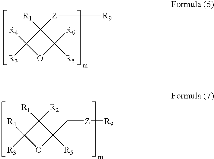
C1([R4])([R3])OC([R5])([R6])C1([R1])[Z][R9].C1([R4])([R3])OC([R5])(C[Z][R9])C1([R1])[R2]
